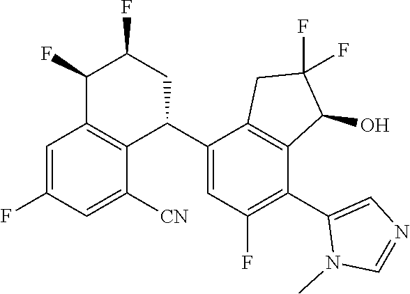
C1=C(F)C=C([CN])C2=C1C(F)C(F)CC2C1=CC(F)=C(C2=CN=CN2C)C2=C1CC(F)(F)C2O
